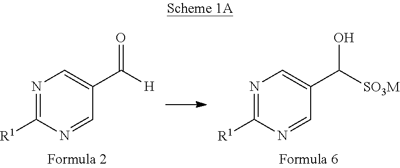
N1=C([R1])N=CC(C([H])=O)=C1.N1=C([R1])N=CC(C([SO3M])O)=C1
